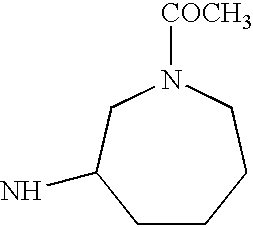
C1CCCN([COCH3])CC1N
